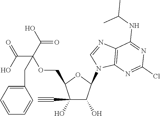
C1(C#C)(O)C(O)C(N2C=NC3=C2N=C(Cl)N=C3NC(C)C)OC1COC(C(=O)O)(C(O)=O)CC1=CC=CC=C1
